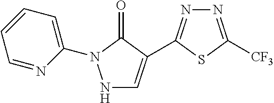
N1C=C(C2=NN=C([CF3])S2)C(=O)N1C1=CC=CC=N1
